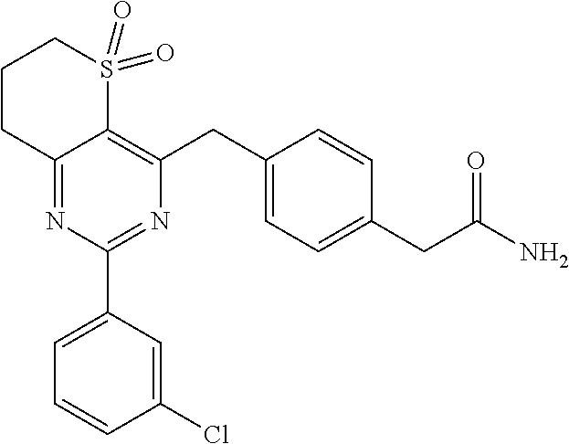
C12=NC(C3=CC=CC(Cl)=C3)=NC(CC3=CC=C(CC(=O)N)C=C3)=C1S(=O)(=O)CCC2
